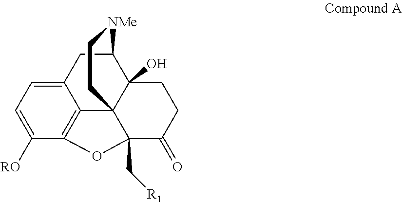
C1([RO])=CC=C2C3=C1OC1(C[R1])C34C(O)(C(C2)[NMe]CC4)CCC1=O
